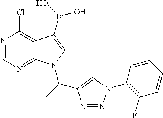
N1=CN=C2C(=C1Cl)C(B(O)O)=CN2C(C1=CN(C2=C(F)C=CC=C2)N=N1)C
